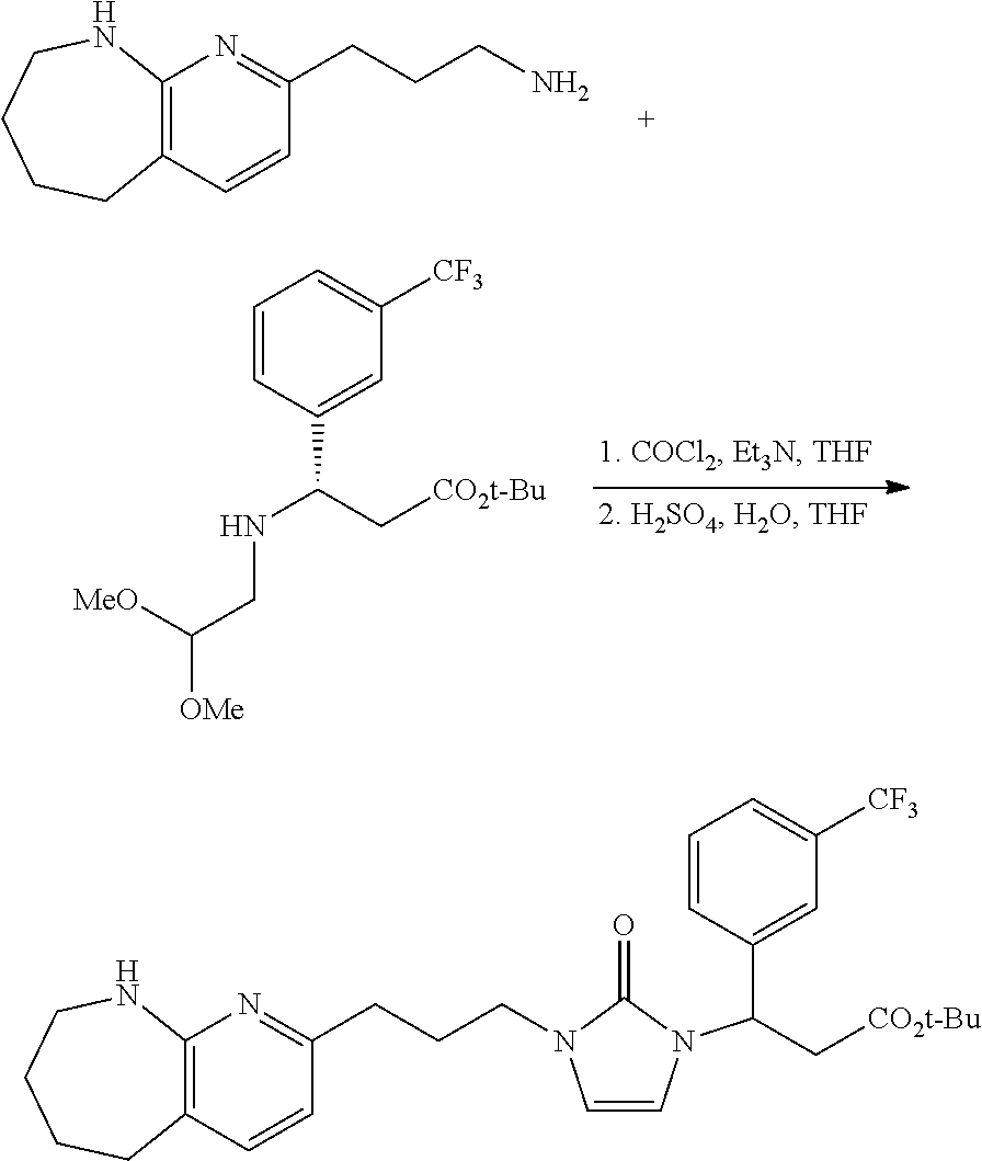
C1=CC(C(NCC([OMe])[MeO])C[CO2t-Bu])=CC([CF3])=C1.C12=C(C=CC(CCCN)=N1)CCCCN2.C12=C(C=CC(CCCN3C=CN(C(C4=CC([CF3])=CC=C4)C[CO2t-Bu])C3=O)=N1)CCCCN2
